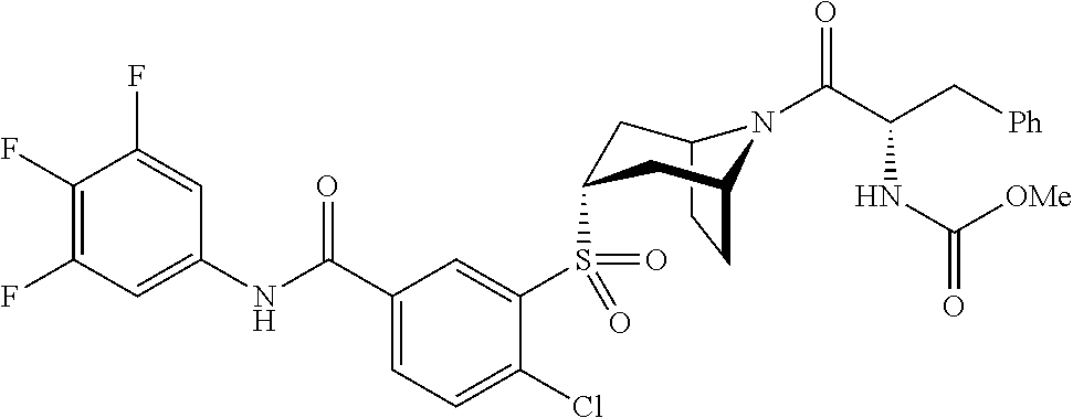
C12CCC(CC(S(C3=CC(C(NC4=CC(F)=C(F)C(F)=C4)=O)=CC=C3Cl)(=O)=O)C1)N2C(C(C[Ph])NC(=O)[OMe])=O
